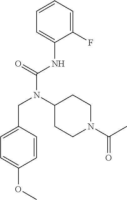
C1(F)=CC=CC=C1NC(N(C1CCN(C(=O)C)CC1)CC1=CC=C(OC)C=C1)=O
